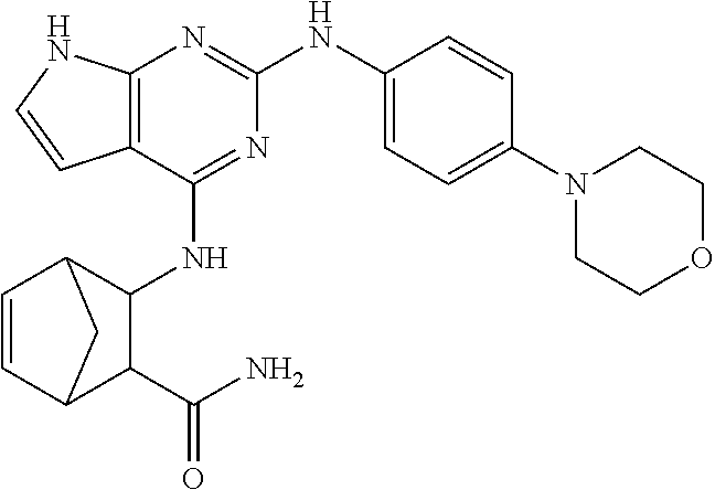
C12=C(C(NC3C4C=CC(C3C(N)=O)C4)=NC(NC3=CC=C(N4CCOCC4)C=C3)=N1)C=CN2
